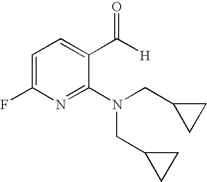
C1(F)=CC=C(C([H])=O)C(N(CC2CC2)CC2CC2)=N1
